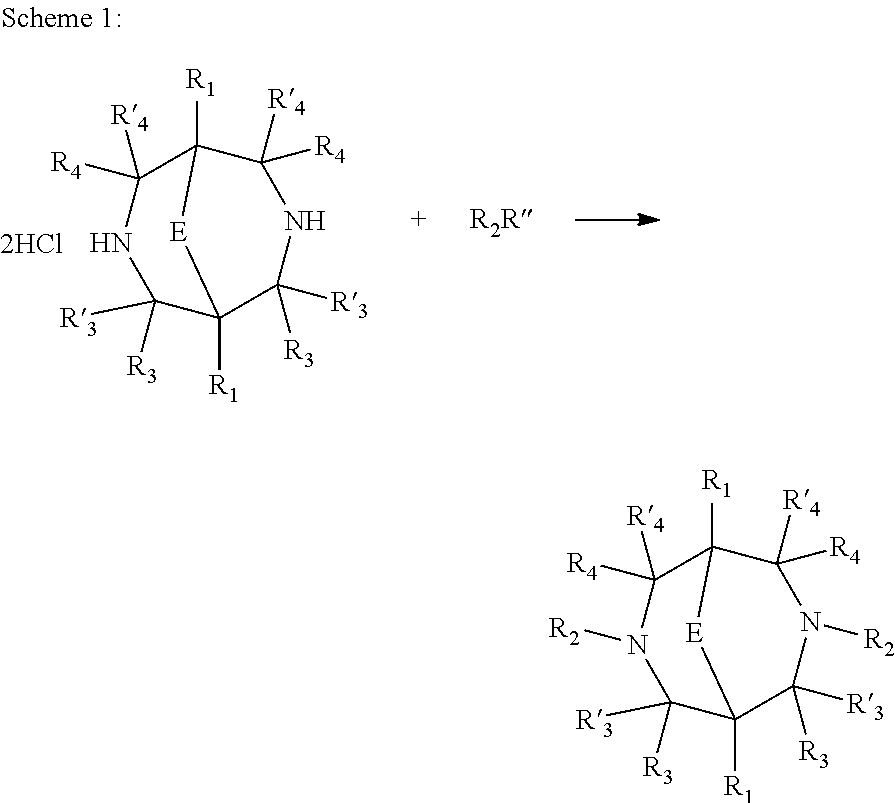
C12([R1])C([R4])([R4])NC([R3])([R3])C([R1])(C([R3])([R3])NC1([R4])[R4])[E]2.C12([R1])C([R4])([R4])N([R2])C([R3])([R3])C([R1])(C([R3])([R3])N([R2])C1([R4])[R4])[E]2
